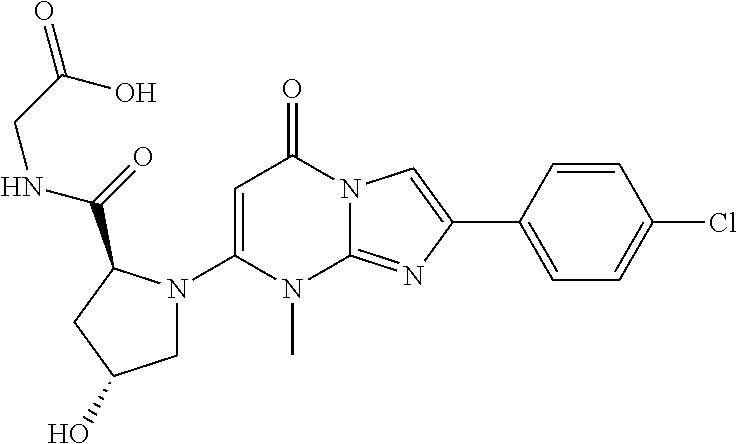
C1(N2CC(O)CC2C(=O)NCC(O)=O)=CC(=O)N2C(=NC(C3=CC=C(Cl)C=C3)=C2)N1C
